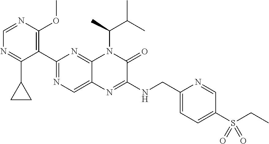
C1(C2=NC=C3C(=N2)N(C(C(C)C)C)C(=O)C(NCC2=CC=C(S(=O)(=O)CC)C=N2)=N3)=C(OC)N=CN=C1C1CC1
